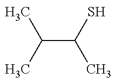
C(C(S)C)(C)C
